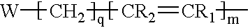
[W]C[CR2]=[CR1]C
